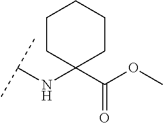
C(NC1(C(OC)=O)CCCCC1)(C)C
